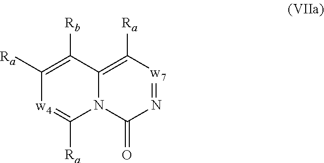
N12C(=C([Ra])[w7]=NC1=O)C([Rb])=C([Ra])[w4]=C2[Ra]
